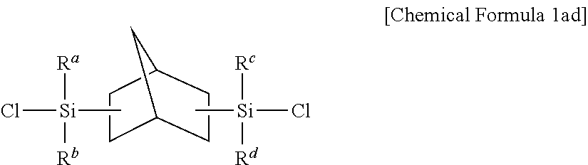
C1CC2CCC1C2.[Ra][Si](Cl)(C)[Rb].[Rc][Si](C)(Cl)[Rd]
